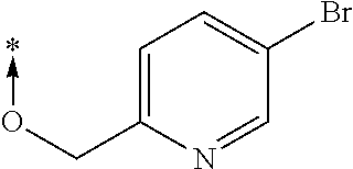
C1=C(CO->*)N=CC(Br)=C1
